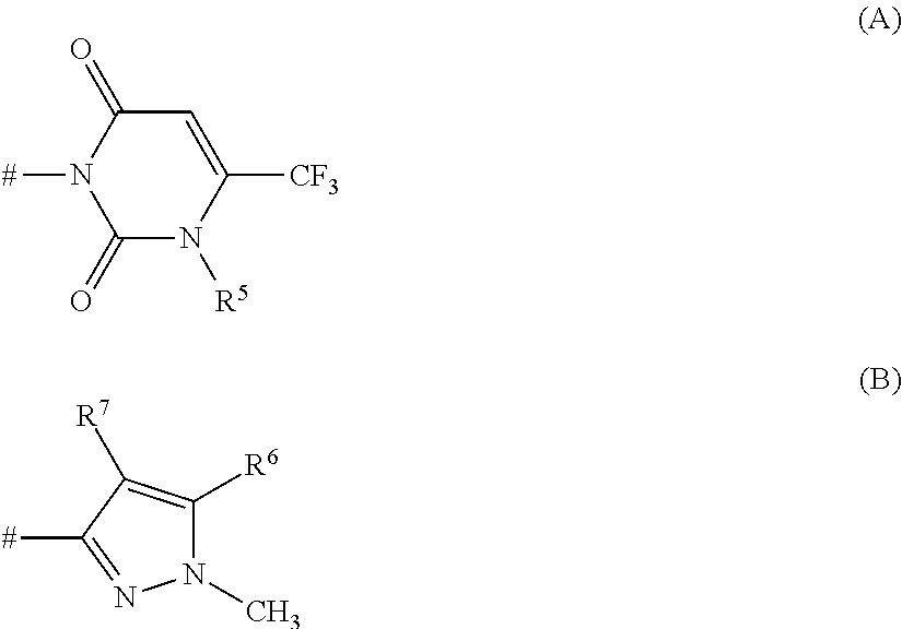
C1(=O)N([R5])C([CF3])=CC(=O)N1[#].N1(C)C([R6])=C([R7])C([#])=N1
